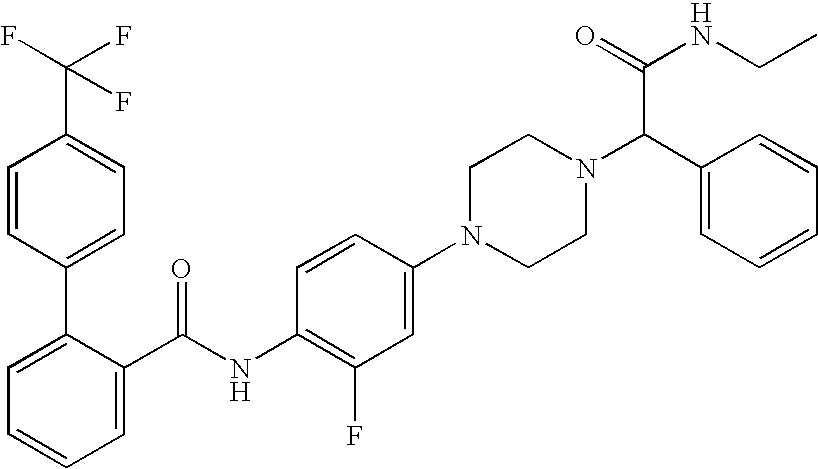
C1=CC(C2=CC=CC=C2C(NC2=C(F)C=C(N3CCN(C(C4=CC=CC=C4)C(NCC)=O)CC3)C=C2)=O)=CC=C1C(F)(F)F
